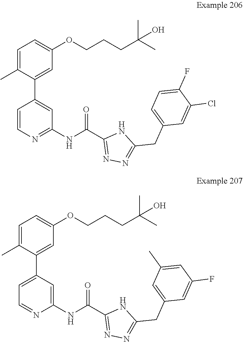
C1(C)=CC=C(OCCCC(C)(C)O)C=C1C1=CC(NC(C2=NN=C(CC3=CC=C(F)C(Cl)=C3)N2)=O)=NC=C1.C1=C(C2=CC=NC(NC(C3=NN=C(CC4=CC(C)=CC(F)=C4)N3)=O)=C2)C(C)=CC=C1OCCCC(C)(C)O
